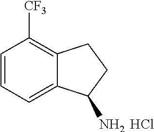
C1=CC=C2C(=C1[CF3])CCC2N.Cl
